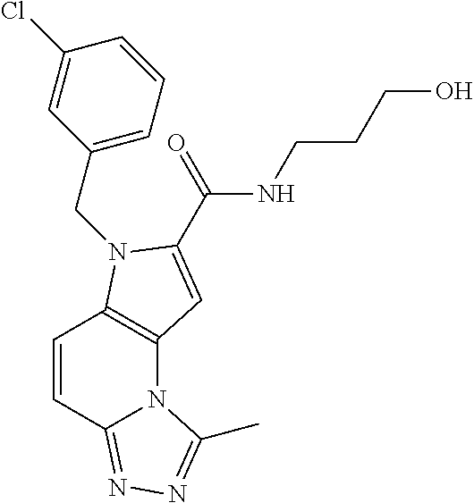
C1=CC2=NN=C(C)N2C2=C1N(CC1=CC=CC(Cl)=C1)C(C(NCCCO)=O)=C2
